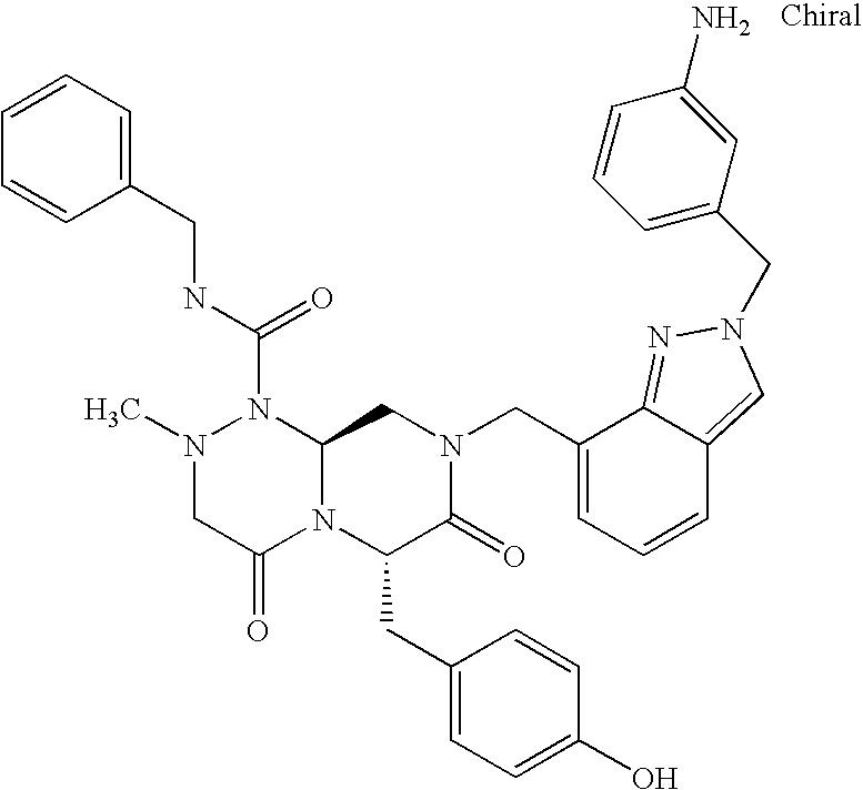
N1(C(NCC2=CC=CC=C2)=O)N(C)CC(=O)N2C1CN(CC1=CC=CC3=CN(CC4=CC=CC(N)=C4)N=C13)C(=O)C2CC1=CC=C(O)C=C1
